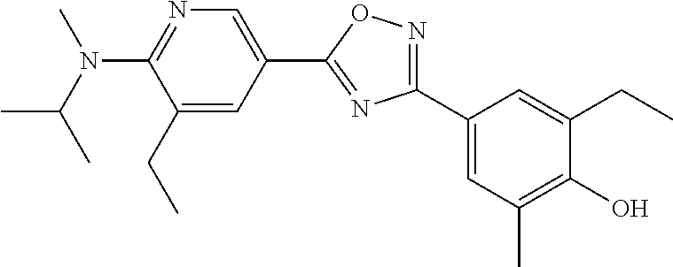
C1=C(C2=NC(C3=CC(C)=C(O)C(CC)=C3)=NO2)C=C(CC)C(N(C(C)C)C)=N1
